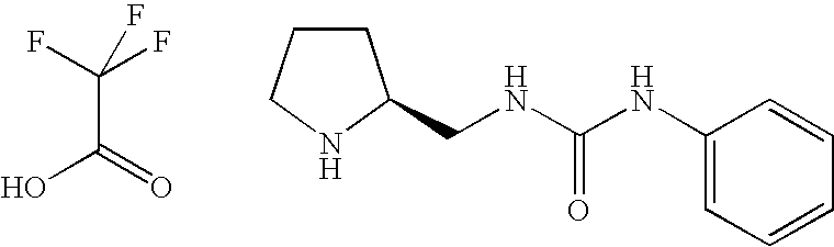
C(C(=O)O)(F)(F)F.C1CCNC1CNC(NC1=CC=CC=C1)=O
